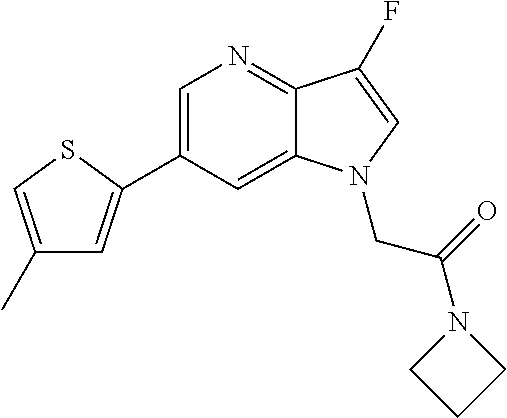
C1=C(C2=CC(C)=CS2)C=C2C(=N1)C(F)=CN2CC(=O)N1CCC1
